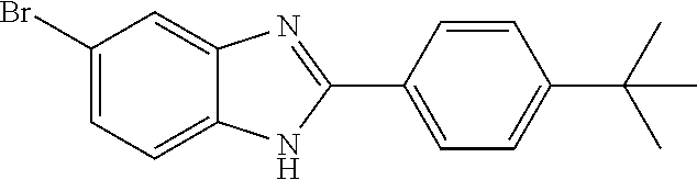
C1(Br)=CC=C2C(=C1)N=C(C1=CC=C(C(C)(C)C)C=C1)N2
